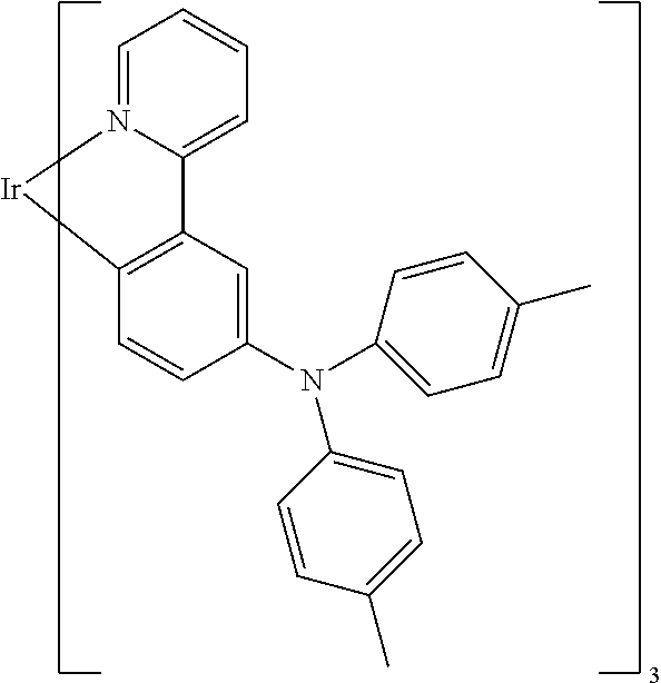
C1=C2N(=CC=C1)[Ir]C1=C2C=C(N(C2=CC=C(C)C=C2)C2=CC=C(C)C=C2)C=C1
